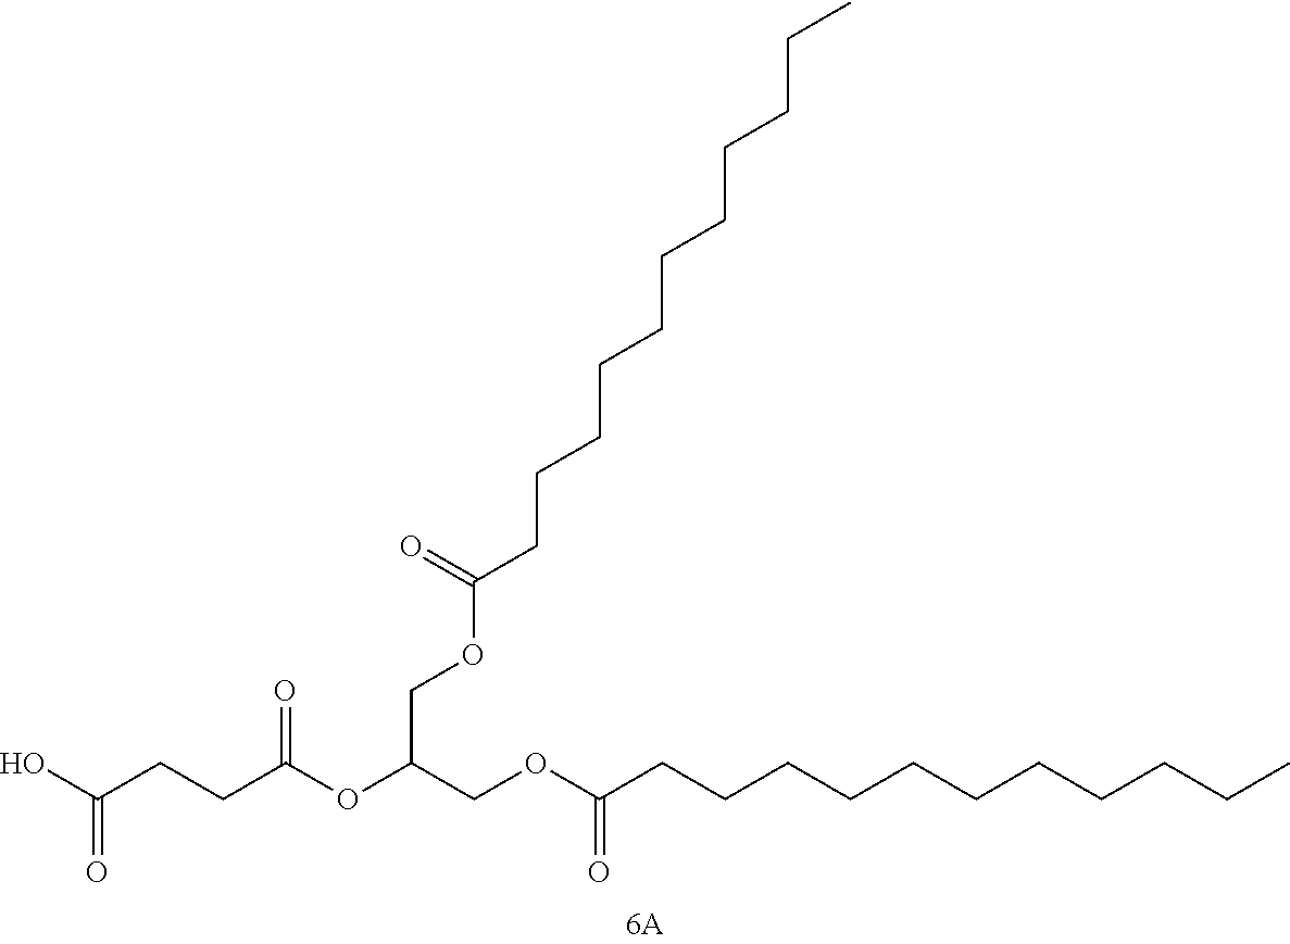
C(CCCCCC(OCC(COC(CCCCCCCCCCC)=O)OC(CCC(O)=O)=O)=O)CCCCC
